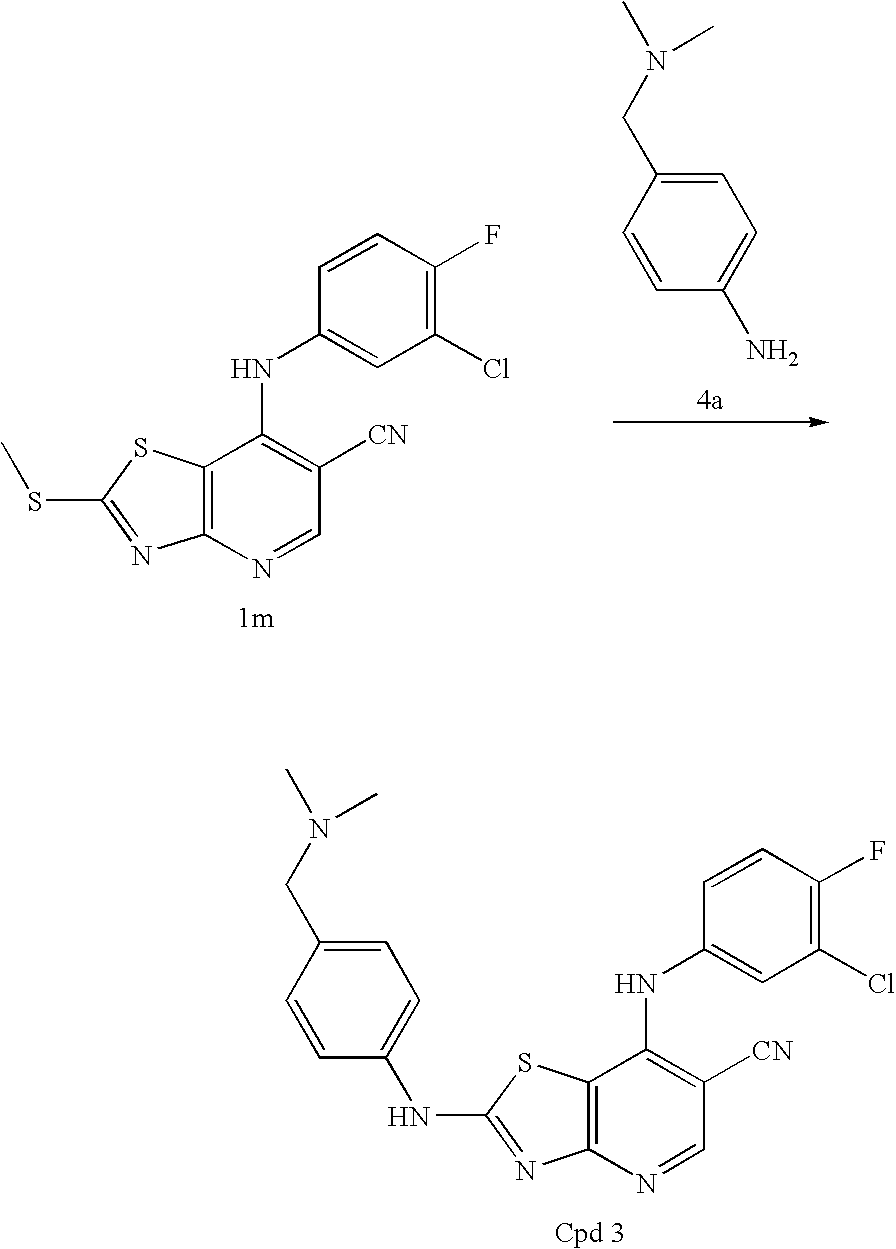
C12=C(N=CC([CN])=C1NC1=CC(Cl)=C(F)C=C1)N=C(SC)S2.C1=C(CN(C)C)C=CC(N)=C1.C12=C(N=CC([CN])=C1NC1=CC(Cl)=C(F)C=C1)N=C(NC1=CC=C(CN(C)C)C=C1)S2
